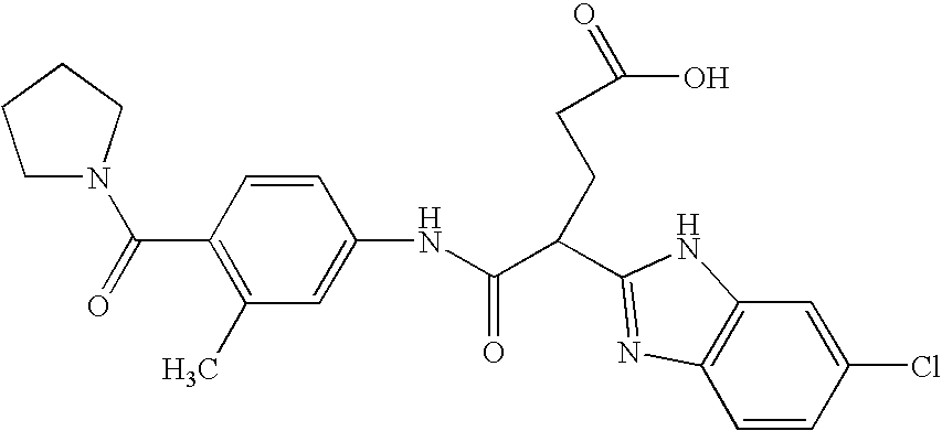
N(C(C(CCC(O)=O)C1=NC2=C(C=C(Cl)C=C2)N1)=O)C1=CC(C)=C(C(=O)N2CCCC2)C=C1
